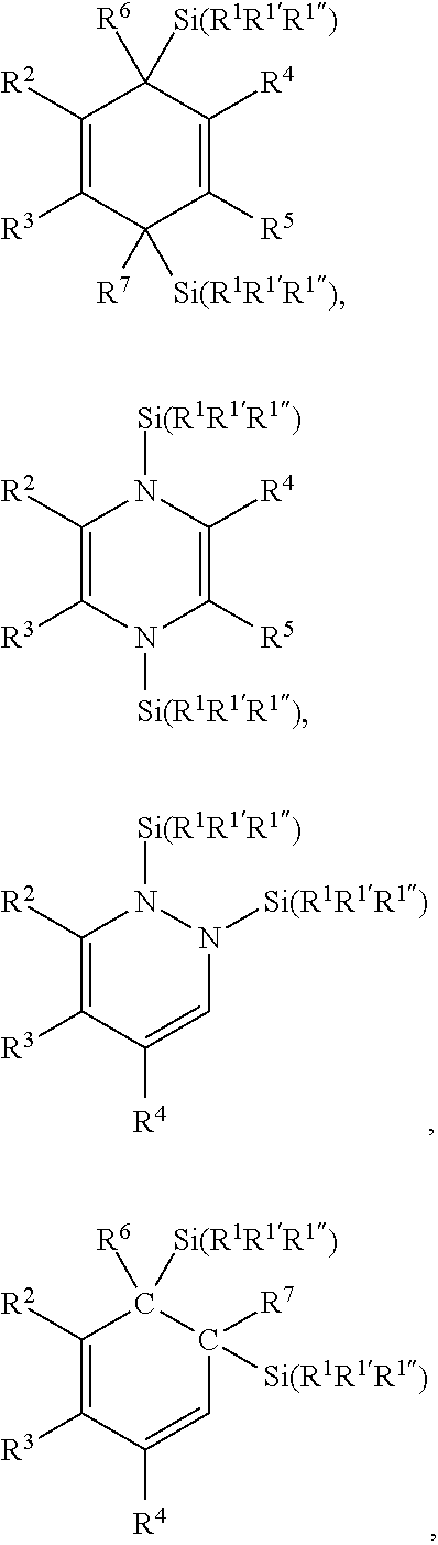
C1([R2])=C([R3])C([R4])=CN([Si(R1R1R1)])N1[Si(R1R1R1)].C1([R2])=C([R3])C([R4])=CC([Si(R1R1R1)])([R7])C1([Si(R1R1R1)])[R6].C1([R2])=C([R3])C([R7])([Si(R1R1R1)])C([R5])=C([R4])C1([R6])[Si(R1R1R1)].C1([R2])=C([R3])N([Si(R1R1R1)])C([R5])=C([R4])N1[Si(R1R1R1)]
